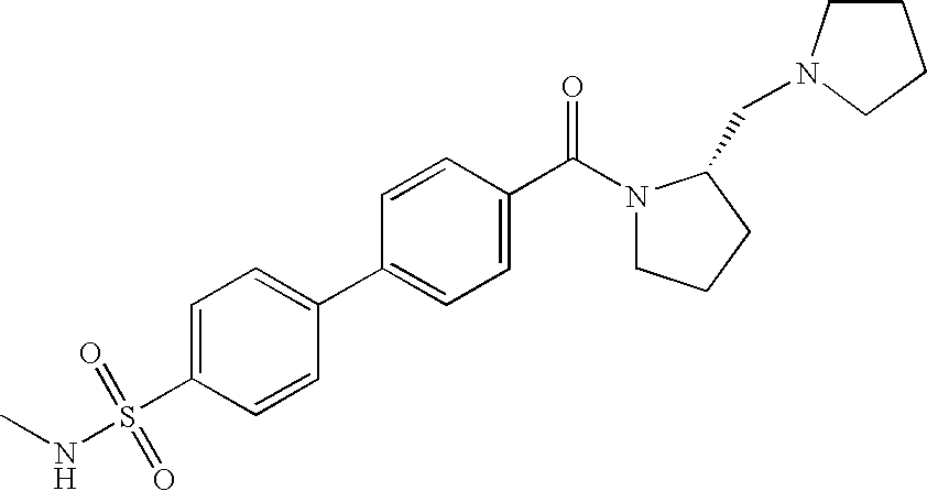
C1=CC(C(N2CCCC2CN2CCCC2)=O)=CC=C1C1=CC=C(S(NC)(=O)=O)C=C1
